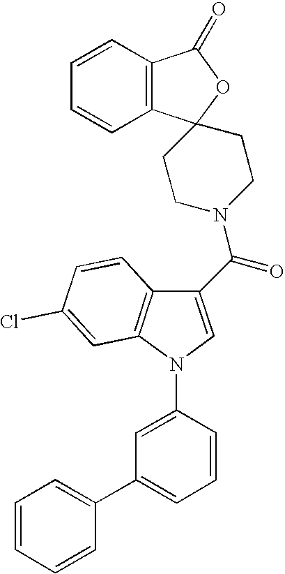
C12=C(C=CC=C1)C1(OC2=O)CCN(C(C2=CN(C3=CC(C4=CC=CC=C4)=CC=C3)C3=C2C=CC(Cl)=C3)=O)CC1
